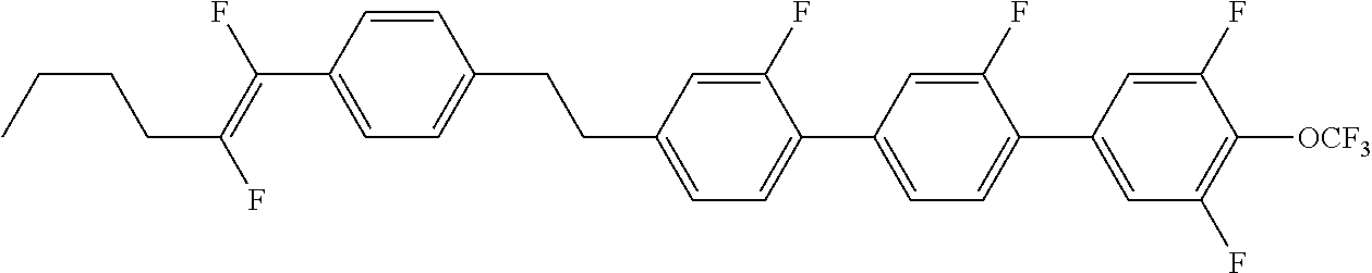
C(C1=CC=C(C2=CC=C(C3=CC(F)=C([OCF3])C(F)=C3)C(F)=C2)C(F)=C1)CC1=CC=C(C(=C(F)CCCC)F)C=C1
